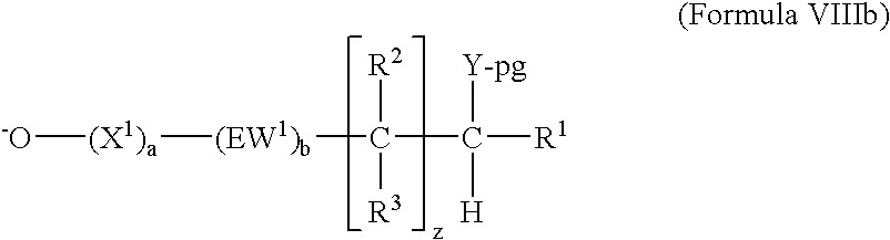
C(C([R1])([H])[Y-pg])([(EW1)b][(X1)a][-O])([R2])[R3]
